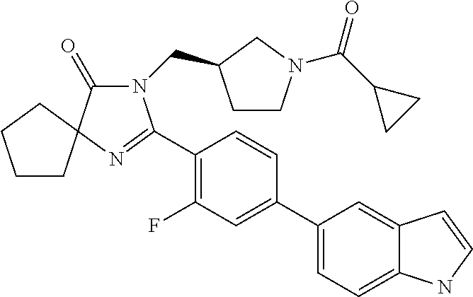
N1(CC2CCN(C(C3CC3)=O)C2)C(=O)C2(N=C1C1=C(F)C=C(C3=CC=C4C(=C3)C=CN4)C=C1)CCCC2
